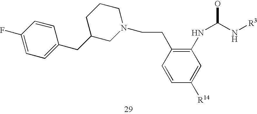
C1(F)=CC=C(CC2CCCN(CCC3=C(NC(O)N[R3])C=C([R14])C=C3)C2)C=C1
